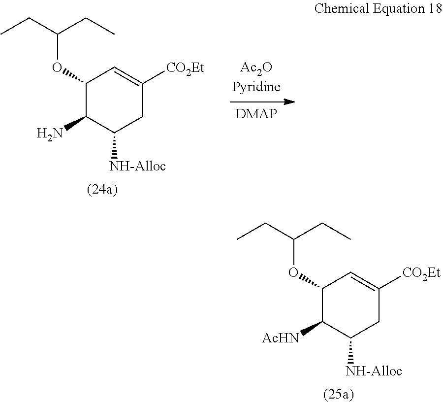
C1(OC(CC)CC)C([AcHN])C([NH-Alloc])CC([CO2Et])=C1.C1(OC(CC)CC)C(N)C([NH-Alloc])CC([CO2Et])=C1
